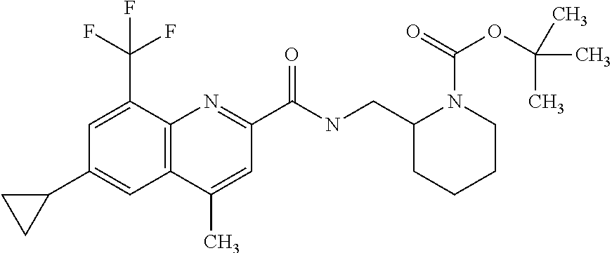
C1(C)=CC(C(NCC2CCCCN2C(=O)OC(C)(C)C)=O)=NC2=C1C=C(C1CC1)C=C2C(F)(F)F
